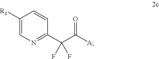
C1([R1])=CN=C(C(C(=O)[A])(F)F)C=C1
